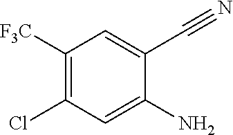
C1([F3C])=C(Cl)C=C(N)C(C#N)=C1
